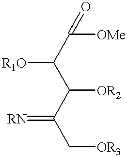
C(C(C(C(C[OR3])=[RN])[OR2])[R1O])(=O)[OMe]
